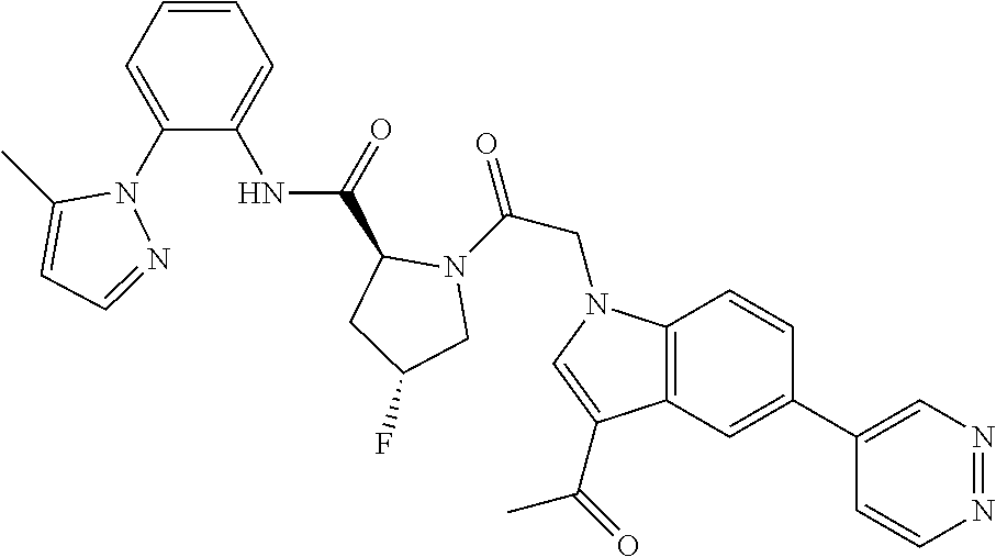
N1=NC=C(C2=CC3=C(C=C2)N(CC(=O)N2C(C(NC4=CC=CC=C4N4C(C)=CC=N4)=O)CC(F)C2)C=C3C(=O)C)C=C1
